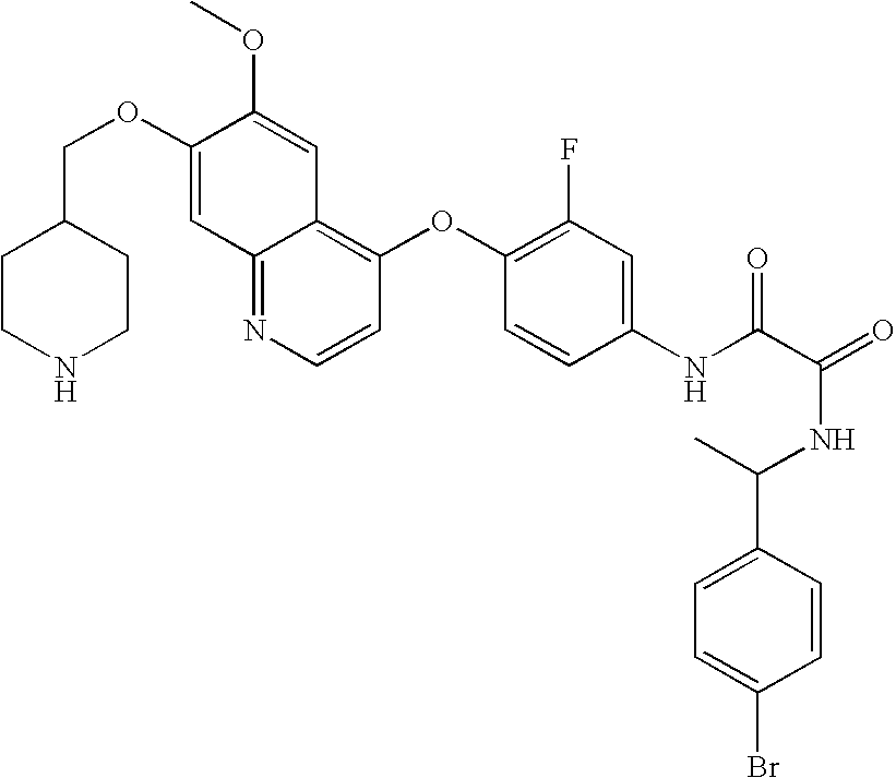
C12=NC=CC(OC3=C(F)C=C(NC(C(=O)NC(C4=CC=C(Br)C=C4)C)=O)C=C3)=C1C=C(OC)C(OCC1CCNCC1)=C2
